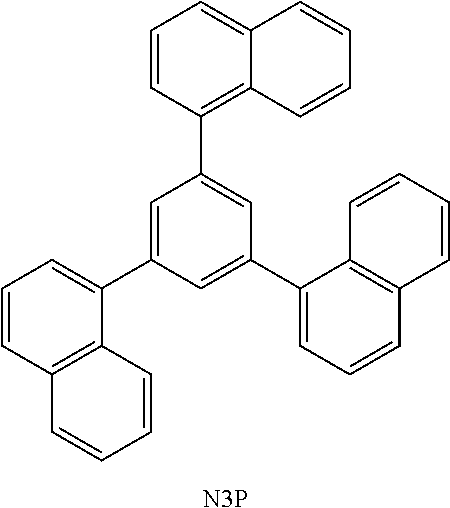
C1=CC(C2=CC(C3=CC=CC4=C3C=CC=C4)=CC(C3=CC=CC4=C3C=CC=C4)=C2)=C2C(=C1)C=CC=C2.[N3P]
